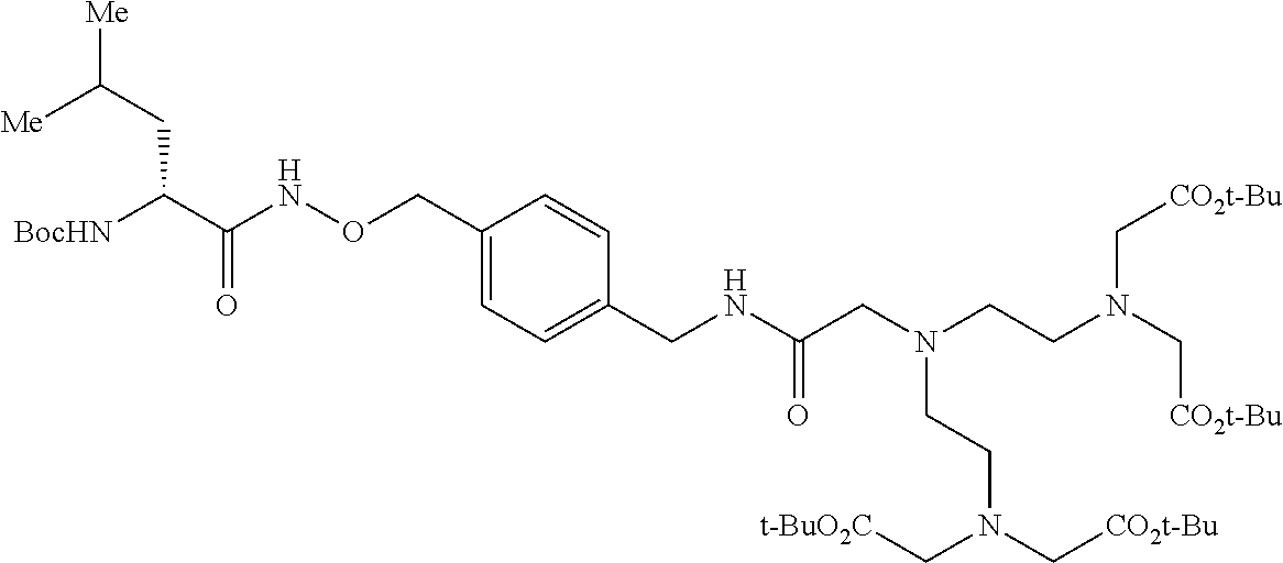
C(CC(C(NOCC1=CC=C(CNC(CN(CCN(C[CO2t-Bu])C[CO2t-Bu])CCN(C[CO2t-Bu])C[t-BuO2C])=O)C=C1)=O)[BocHN])([Me])[Me]
